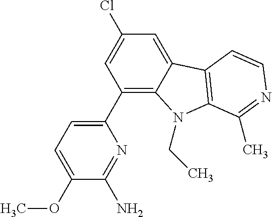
C1(C2=CC=C(OC)C(N)=N2)=C2C(=CC(Cl)=C1)C1=C(N2CC)C(C)=NC=C1
